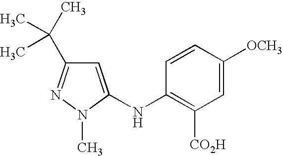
C1=C(NC2=C([CO2H])C=C([OCH3])C=C2)N(C)N=C1C(C)(C)C
